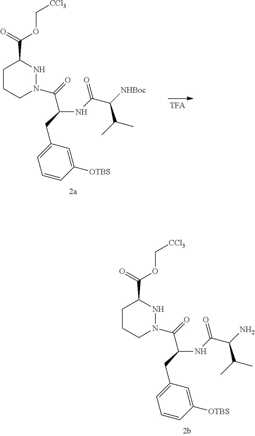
C1CCN(C(=O)C(CC2=CC=CC([OTBS])=C2)NC(C([NHBoc])C(C)C)=O)NC1C(=O)OC[CCl3].C1CCN(C(=O)C(CC2=CC=CC([OTBS])=C2)NC(C(N)C(C)C)=O)NC1C(=O)OC[CCl3]
